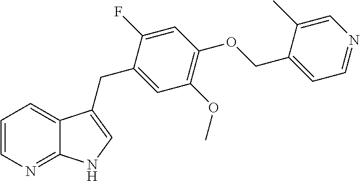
C1=CN=C2C(=C1)C(CC1=CC(OC)=C(OCC3=CC=NC=C3C)C=C1F)=CN2
